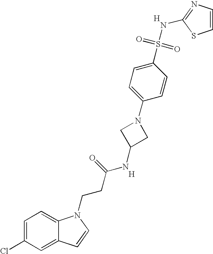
C1=CSC(NS(=O)(=O)C2=CC=C(N3CC(NC(CCN4C5=CC=C(Cl)C=C5C=C4)=O)C3)C=C2)=N1.[H].[H]
